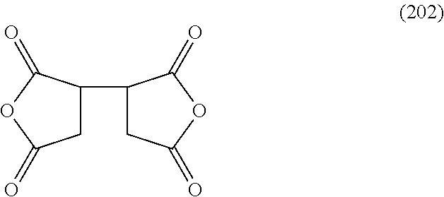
C1C(C2CC(=O)OC2=O)C(=O)OC1=O
